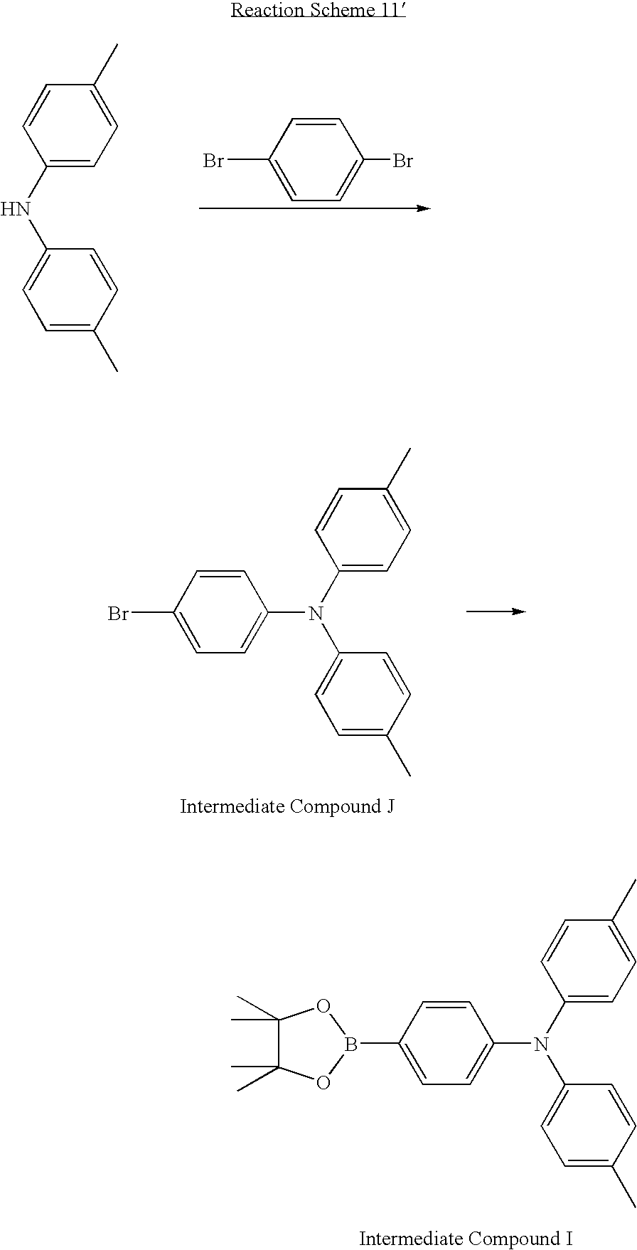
C1=CC(NC2=CC=C(C)C=C2)=CC=C1C.C1(Br)=CC=C(Br)C=C1.C1=CC(N(C2=CC=C(C)C=C2)C2=CC=C(Br)C=C2)=CC=C1C.C1=CC(N(C2=CC=C(C)C=C2)C2=CC=C(B3OC(C)(C)C(C)(C)O3)C=C2)=CC=C1C
